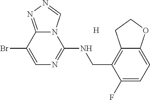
N12C(=NN=C1)C(Br)=CN=C2NCC1=C2C(=CC=C1F)OCC2.[H]
